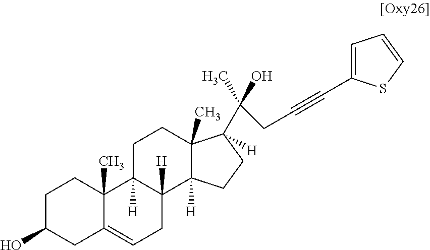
C1C(O)CC2=CCC3([H])C([H])(C2(C)C1)CCC1(C)C3([H])CCC1(C(CC#CC1=CC=CS1)(C)O)[H]
